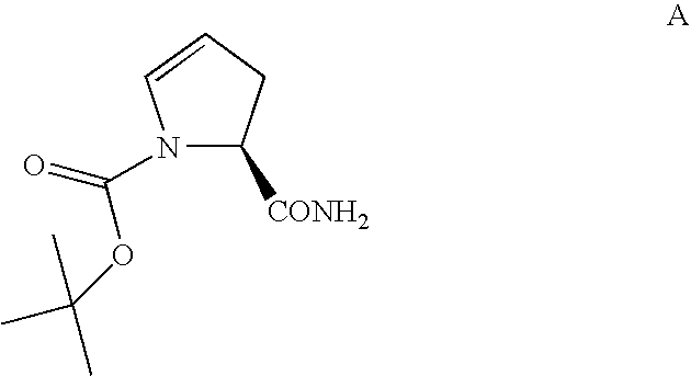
N1(C(OC(C)(C)C)=O)C([CONH2])CC=C1
